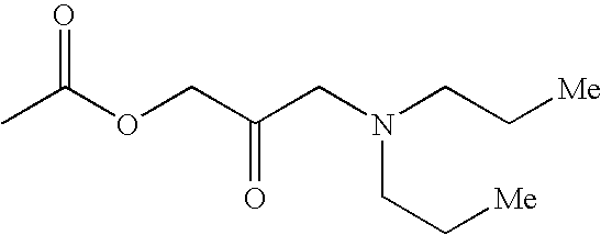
O(C(C)=O)CC(CN(CC[Me])CC[Me])=O
